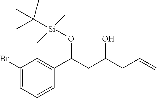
C1(Br)=CC=CC(C(CC(CC=C)O)O[Si](C)(C)C(C)(C)C)=C1
